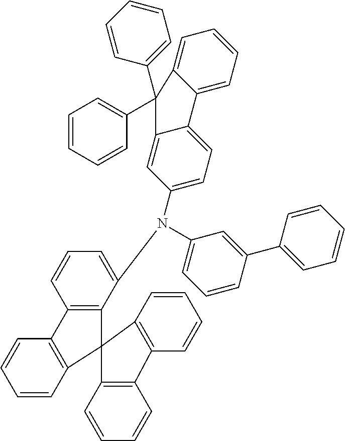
C12=C(C(N(C3=CC=CC(C4=CC=CC=C4)=C3)C3=CC=C4C(=C3)C(C3=CC=CC=C3)(C3=CC=CC=C3)C3=CC=CC=C43)=CC=C1)C1(C3=C2C=CC=C3)C2=C(C=CC=C2)C2=C1C=CC=C2
